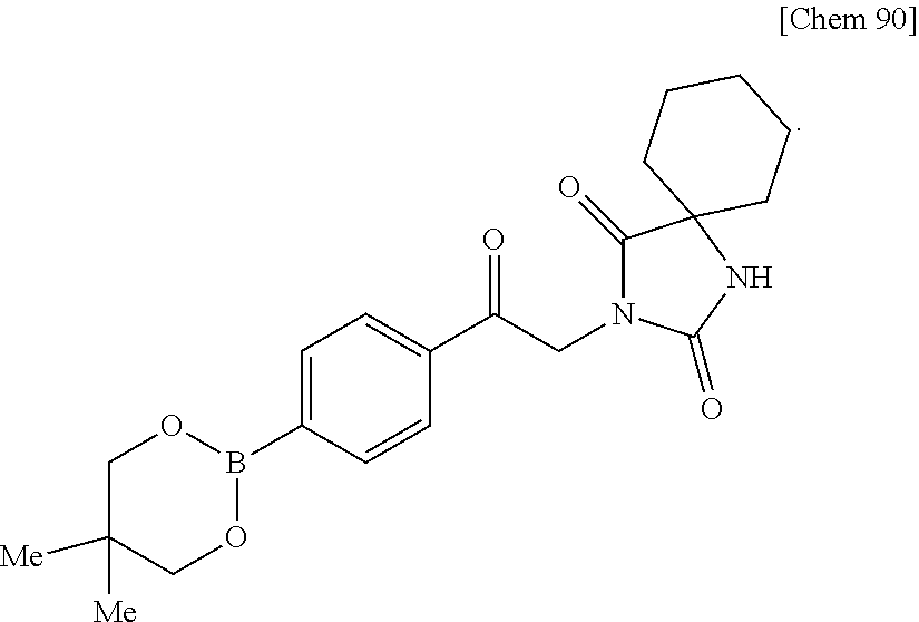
C1=C(B2OCC([Me])([Me])CO2)C=CC(C(CN2C(=O)C3(NC2=O)CCCCC3)=O)=C1
